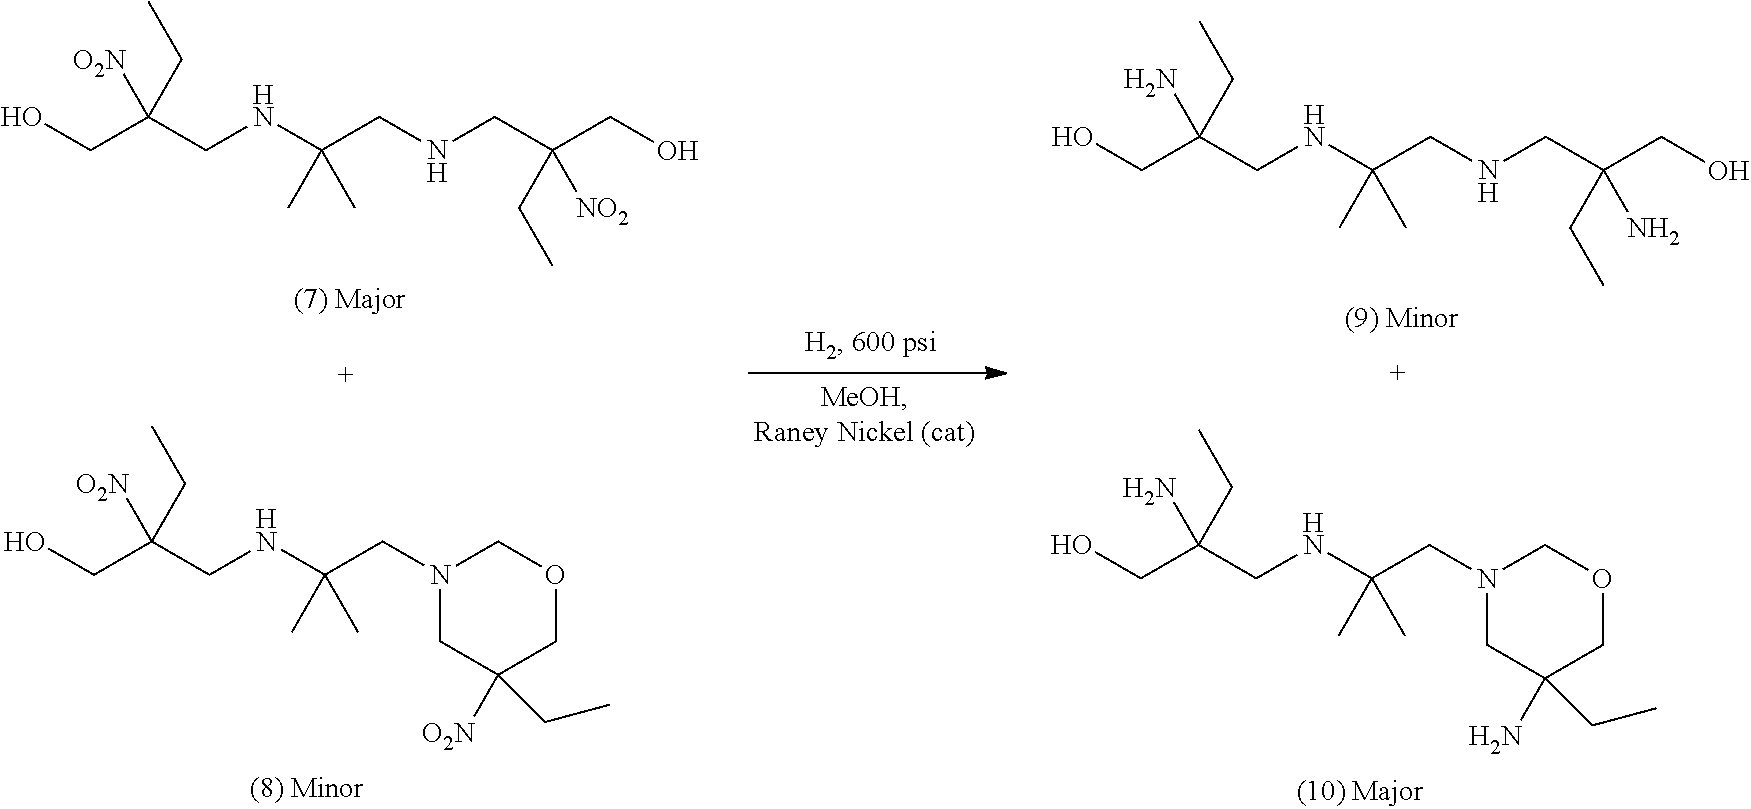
C(C(CNC(CNCC(CO)([NO2])CC)(C)C)(CC)[O2N])O.C(C(CNC(CNCC(CO)(N)CC)(C)C)(CC)N)O.C(C(CNC(CN1CC(CC)([O2N])COC1)(C)C)(CC)[O2N])O.C(C(CNC(CN1CC(CC)(N)COC1)(C)C)(CC)N)O
